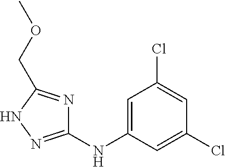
C1(NC2=CC(Cl)=CC(Cl)=C2)=NNC(COC)=N1
